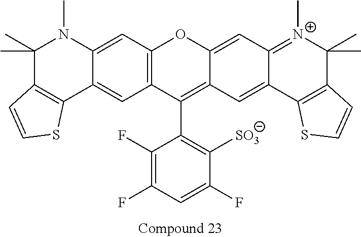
C1(F)=C(F)C=C(F)C([SO3])=C1C1=C2C(=CC3=[N+](C)C(C)(C)C4=C(C3=C2)SC=C4)OC2=C1C=C1C(=C2)N(C)C(C)(C)C2=C1SC=C2
